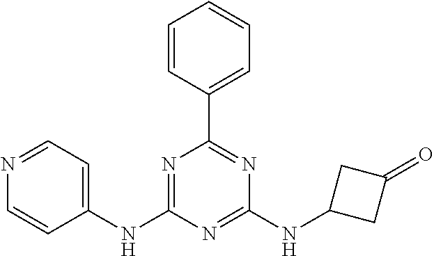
C1(NC2=NC(C3=CC=CC=C3)=NC(NC3CC(=O)C3)=N2)=CC=NC=C1
